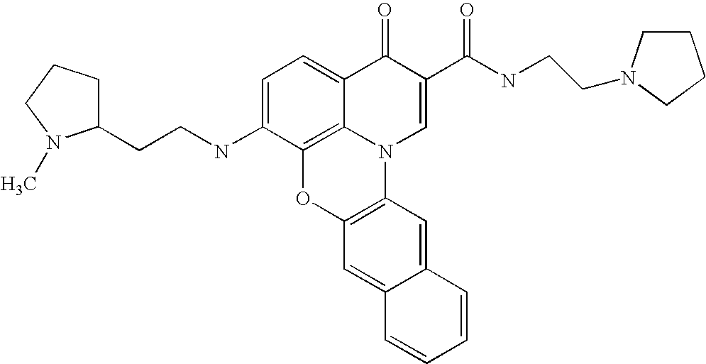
C1=C(NCCC2CCCN2C)C2=C3C(=C1)C(=O)C(C(NCCN1CCCC1)=O)=CN3C1=C(O2)C=C2C(=C1)C=CC=C2
